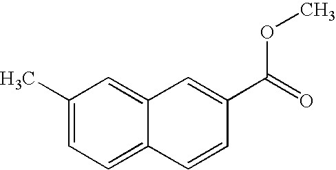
C12=CC(C)=CC=C1C=CC(C(=O)OC)=C2
